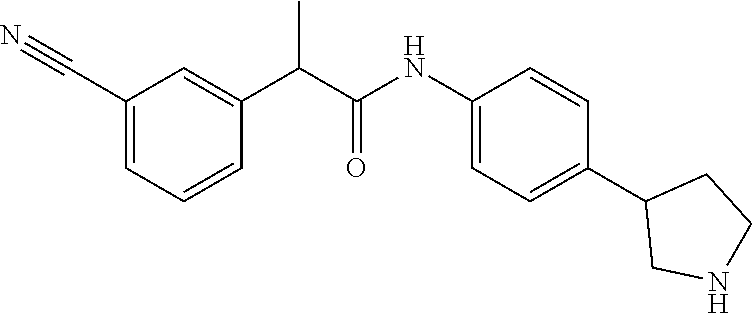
C1(NC(C(C2=CC(C#N)=CC=C2)C)=O)=CC=C(C2CNCC2)C=C1
